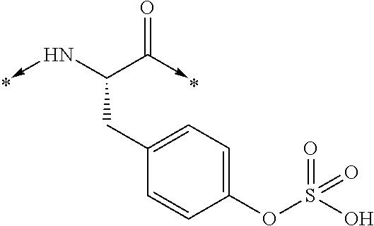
C(CC1=CC=C(OS(=O)(=O)O)C=C1)(C(=O)->C)N->C
